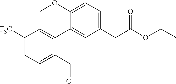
C1([F3C])=CC=C(C=O)C(C2=CC(CC(OCC)=O)=CC=C2OC)=C1
